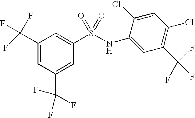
C1(C(F)(F)F)=CC(C(F)(F)F)=CC(S(NC2=CC(C(F)(F)F)=C(Cl)C=C2Cl)(=O)=O)=C1
